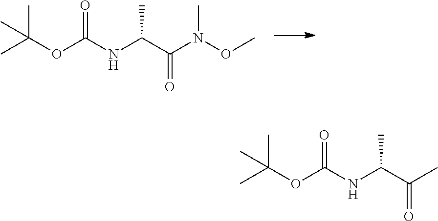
C(C)(NC(=O)OC(C)(C)C)C(N(C)OC)=O.C(C)(NC(=O)OC(C)(C)C)C(C)=O
